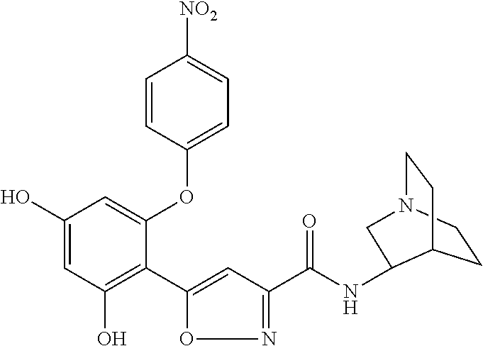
C1(O)=CC(O)=C(C2=CC(C(NC3C4CCN(CC4)C3)=O)=NO2)C(OC2=CC=C([NO2])C=C2)=C1
